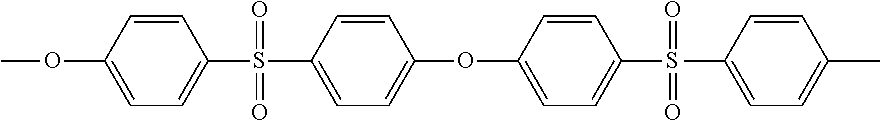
C1(OC)=CC=C(S(C2=CC=C(OC3=CC=C(S(C4=CC=C(C)C=C4)(=O)=O)C=C3)C=C2)(=O)=O)C=C1
